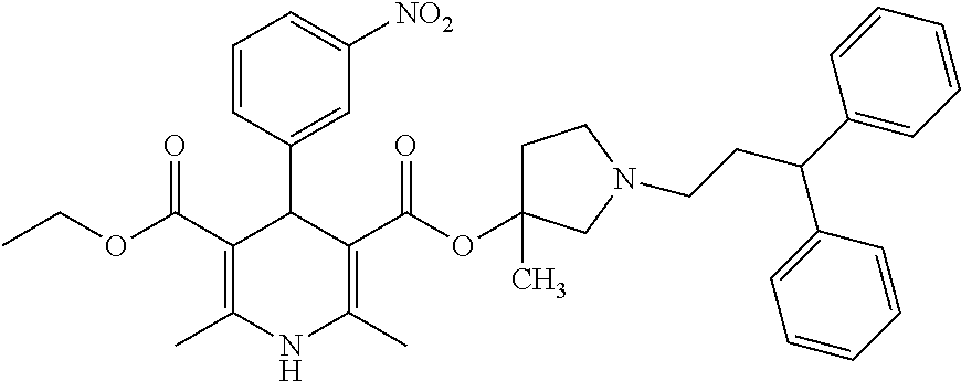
C1=CC(C2C(C(OCC)=O)=C(C)NC(C)=C2C(OC2(C)CCN(CCC(C3=CC=CC=C3)C3=CC=CC=C3)C2)=O)=CC([NO2])=C1
